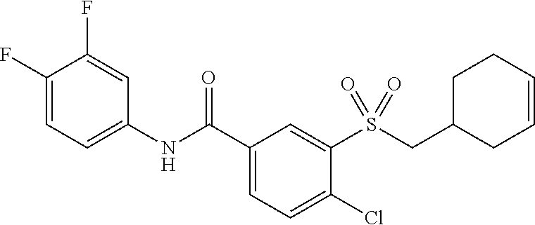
C1(F)=CC=C(NC(C2=CC=C(Cl)C(S(=O)(=O)CC3CC=CCC3)=C2)=O)C=C1F
